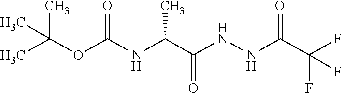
CC(OC(NC(C(NNC(C(F)(F)F)=O)=O)C)=O)(C)C
